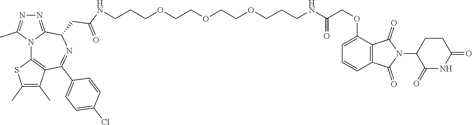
C(COCCOCCOCCCNC(COC1=CC=CC2=C1C(=O)N(C1C(=O)NC(=O)CC1)C2=O)=O)CNC(CC1C2=NN=C(C)N2C2=C(C(C)=C(C)S2)C(C2=CC=C(Cl)C=C2)=N1)=O
